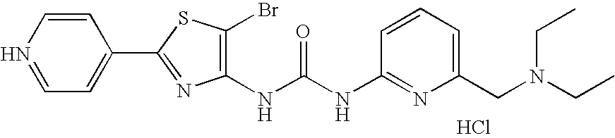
N(C(NC1=NC(CN(CC)CC)=CC=C1)=O)C1=C(Br)SC(C2=CC=NC=C2)=N1.Cl
